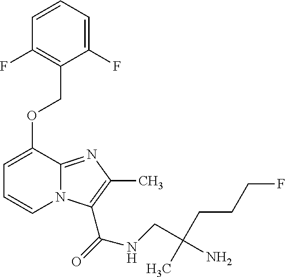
C1=C(OCC2=C(F)C=CC=C2F)C2=NC(C)=C(C(=O)NCC(N)(CCCF)C)N2C=C1
